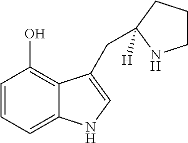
C1=CC=C2C(=C1O)C(CC1([H])CCCN1)=CN2
